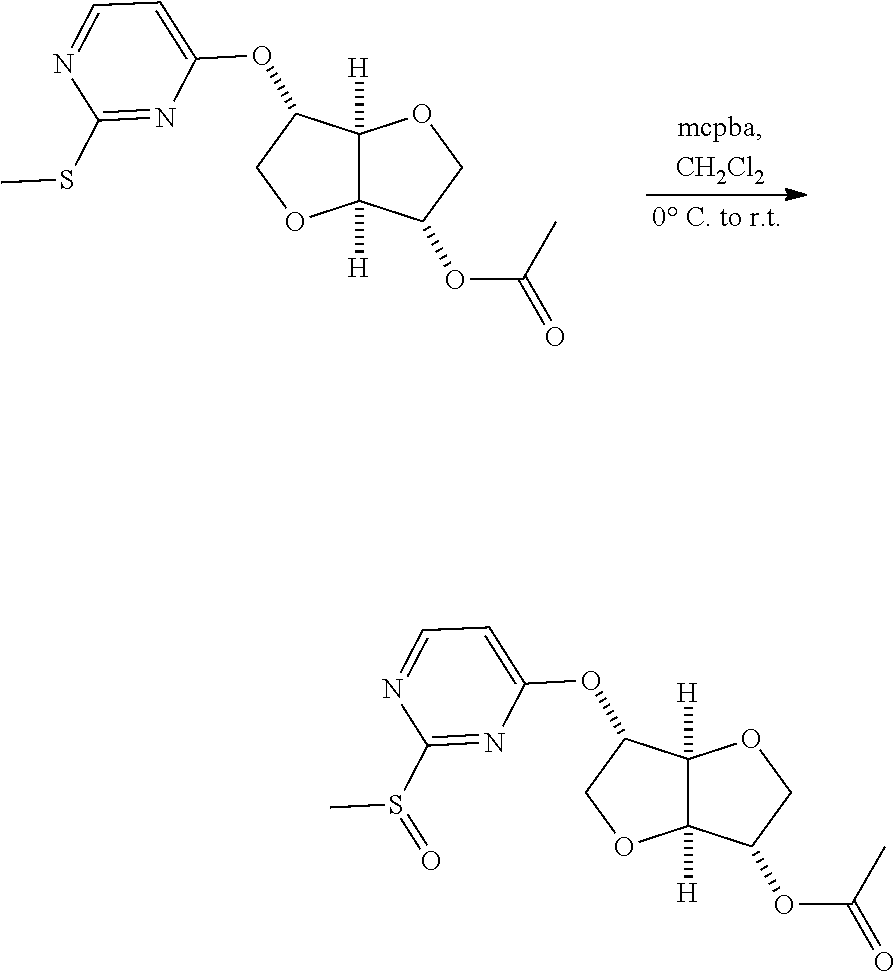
N1=CC=C(OC2C3([H])C([H])(OC2)C(OC(=O)C)CO3)N=C1SC.N1=CC=C(OC2C3([H])C([H])(OC2)C(OC(=O)C)CO3)N=C1S(C)=O
